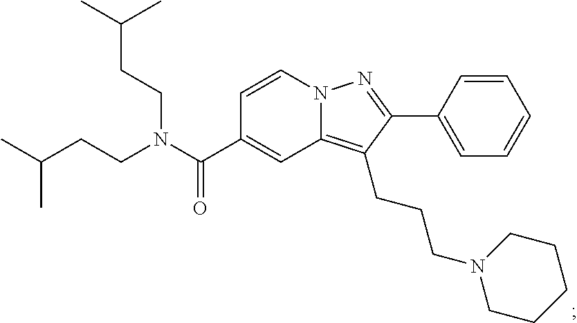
N12C(=C(CCCN3CCCCC3)C(C3=CC=CC=C3)=N1)C=C(C(N(CCC(C)C)CCC(C)C)=O)C=C2
